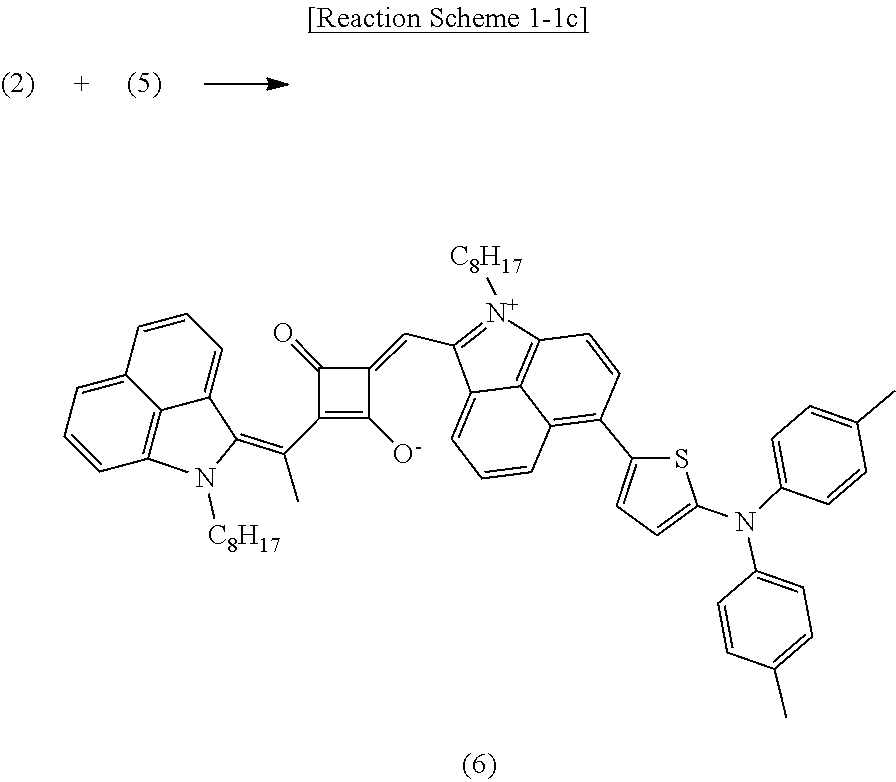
C1=C(N(C2=CC=C(C)C=C2)C2=CC=C(C3=C4C5=C(C=C3)[N+]([C8H17])=C(C=C3C(=O)C(C(C)=C6C7=CC=CC8=CC=CC(=C87)N6[C8H17])=C3[O-])C5=CC=C4)S2)C=CC(C)=C1
